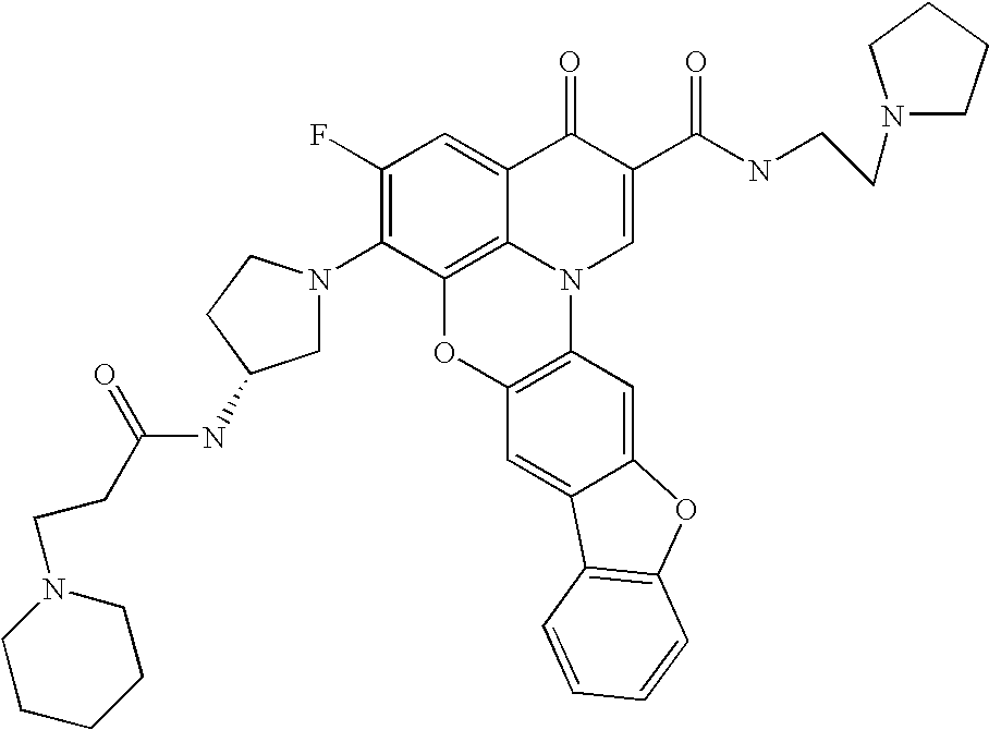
C1(F)=C(N2CC(NC(CCN3CCCCC3)=O)CC2)C2=C3C(=C1)C(=O)C(C(NCCN1CCCC1)=O)=CN3C1=C(O2)C=C2C(=C1)OC1=C2C=CC=C1
